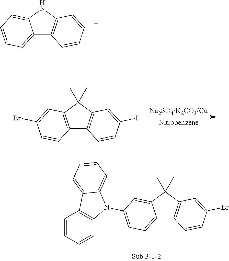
C12=CC=CC=C1NC1=C2C=CC=C1.C12=C(C(C)(C)C3=C1C=CC(I)=C3)C=C(Br)C=C2.C12=CC=C(N3C4=C(C=CC=C4)C4=CC=CC=C34)C=C1C(C)(C)C1=C2C=CC(Br)=C1
